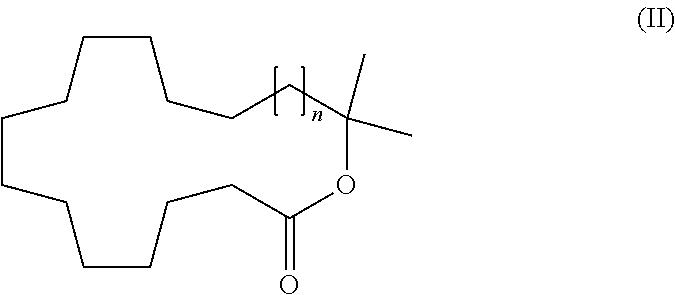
C1CCCCCCCCC(=O)OC(C)(C)CCCC1
